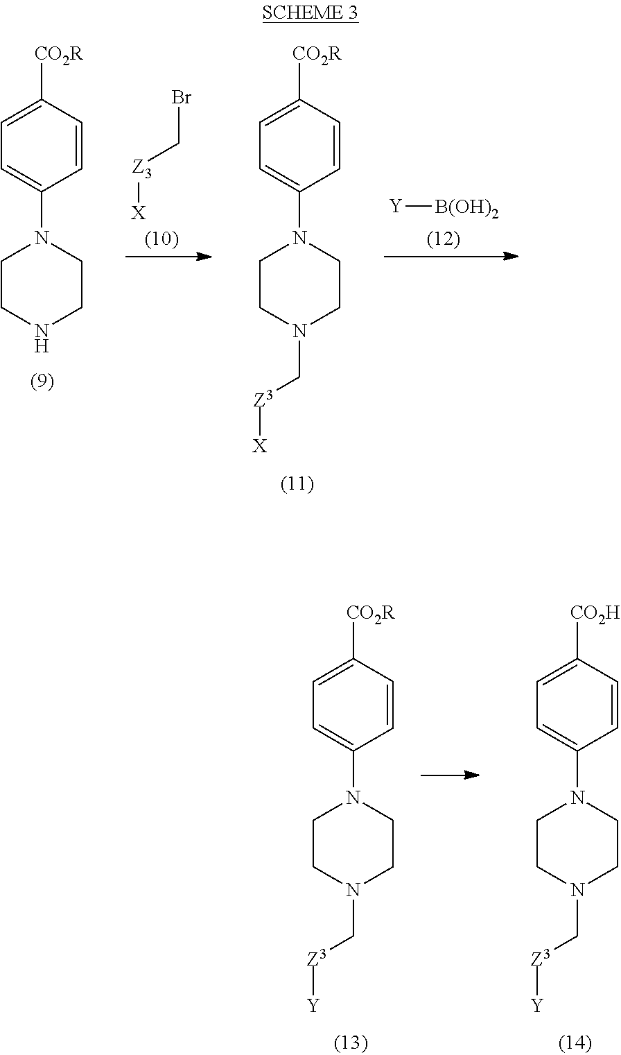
C1=C([CO2H])C=CC(N2CCN(C[Z3][Y])CC2)=C1.C1=C([CO2R])C=CC(N2CCN(C[Z3][Y])CC2)=C1.C1=C([CO2R])C=CC(N2CCNCC2)=C1.C1=C([CO2R])C=CC(N2CCN(C[Z3][X])CC2)=C1.BrC[Z3][X].[Y][B(OH)2]
